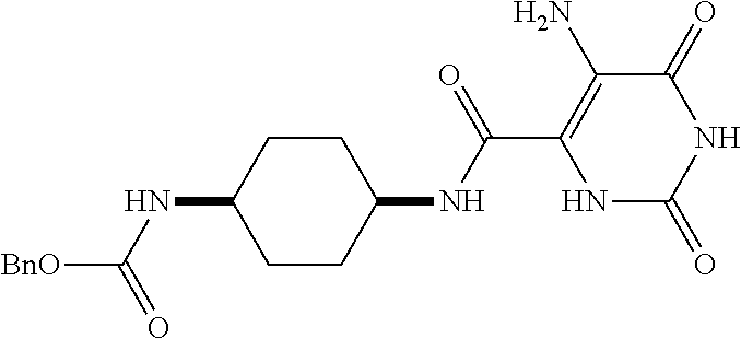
C(C1=C(N)C(=O)NC(=O)N1)(=O)NC1CCC(NC(=O)[BnO])CC1
